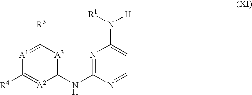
C1(NC2=NC(N([R1])[H])=CC=N2)=[A3]C([R3])=[A1]C([R4])=[A2]1
